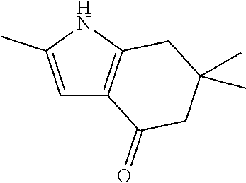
C1=C(C)NC2=C1C(=O)CC(C)(C)C2
